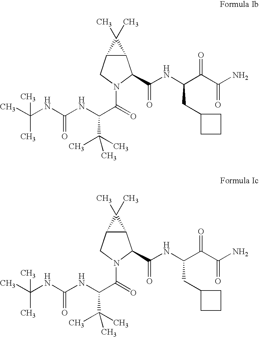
CC(NC(NC(C(=O)N1CC2C(C1C(NC(C(C(=O)N)=O)CC1CCC1)=O)C2(C)C)C(C)(C)C)=O)(C)C.CC(NC(NC(C(=O)N1CC2C(C1C(NC(C(C(=O)N)=O)CC1CCC1)=O)C2(C)C)C(C)(C)C)=O)(C)C
